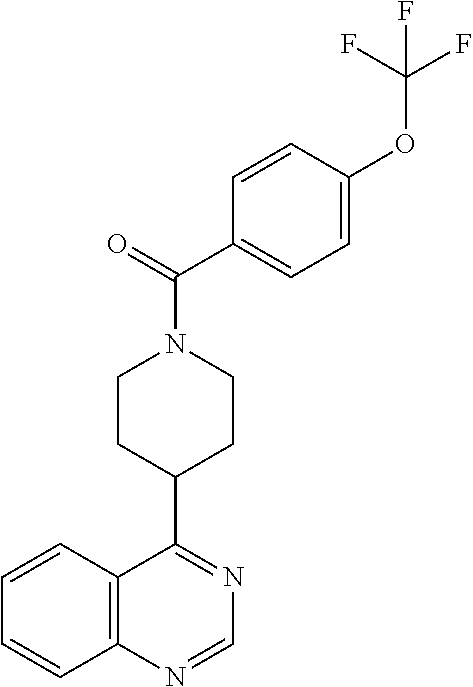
C12=C(N=CN=C1C1CCN(C(=O)C3=CC=C(OC(F)(F)F)C=C3)CC1)C=CC=C2
